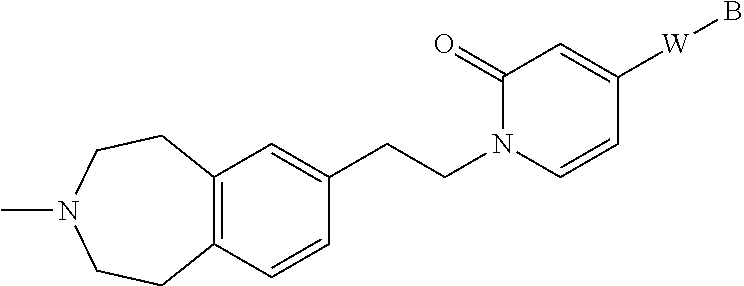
C12=C(C=CC(CCN3C=CC([W]B)=CC3=O)=C1)CCN(C)CC2
